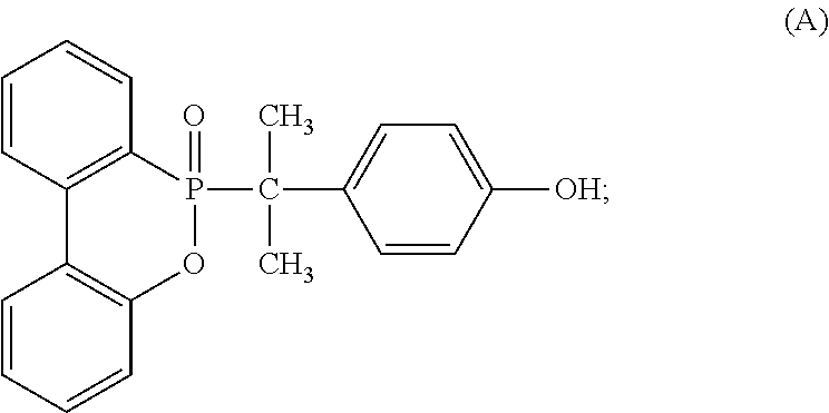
C1=CC2=C(C=C1)P(=O)(C(C1=CC=C([OH])C=C1)(C)C)OC1=C2C=CC=C1
